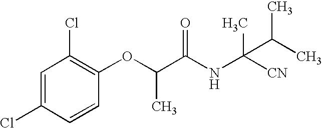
C1=C(Cl)C=CC(OC(C(NC(C(C)C)([CN])C)=O)C)=C1Cl
